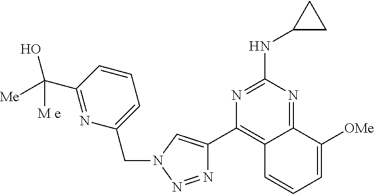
N1=NN(CC2=CC=CC(C([Me])(O)[M e])=N2)C=C1C1=C2C(=NC(NC3CC3)=N1)C([OMe])=CC=C2
